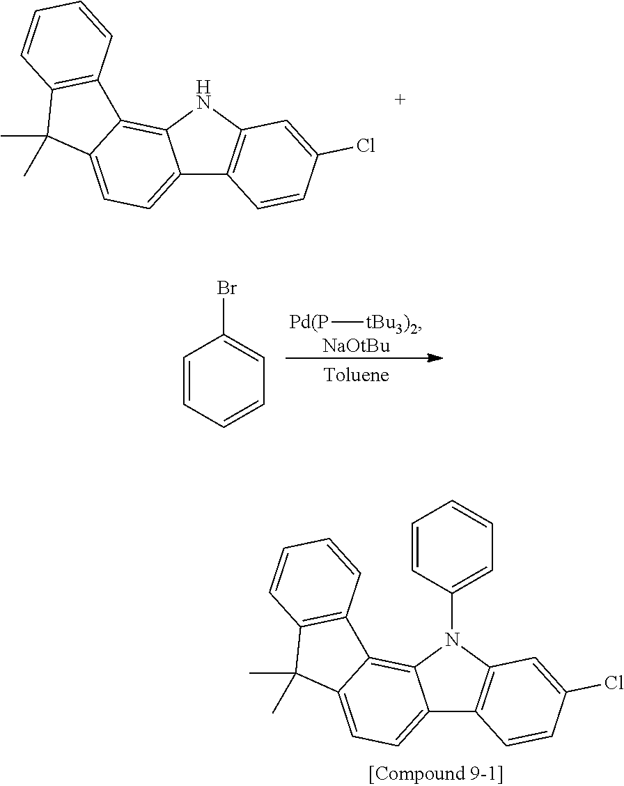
[Pd(P][tBu3)2].[NaOtBu].BrC1=CC=CC=C1.C12=CC=C3C(=C1NC1=C2C=CC(Cl)=C1)C1=C(C3(C)C)C=CC=C1.C12=CC=C3C(=C1N(C1=CC=CC=C1)C1=C2C=CC(Cl)=C1)C1=C(C3(C)C)C=CC=C1
